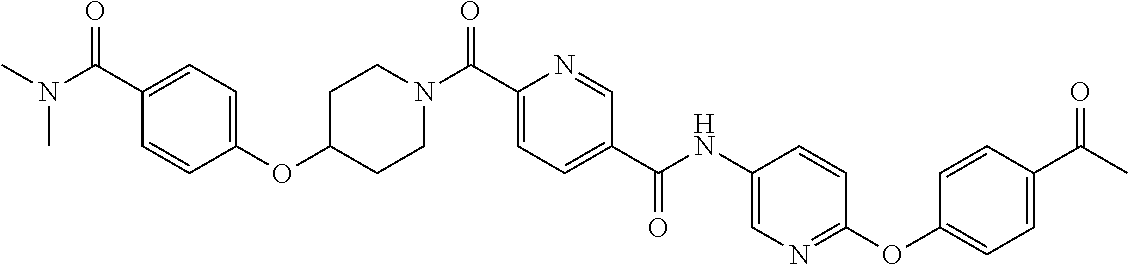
C1CN(C(C2=CC=C(C(=O)NC3=CN=C(OC4=CC=C(C(=O)C)C=C4)C=C3)C=N2)=O)CCC1OC1=CC=C(C(=O)N(C)C)C=C1
